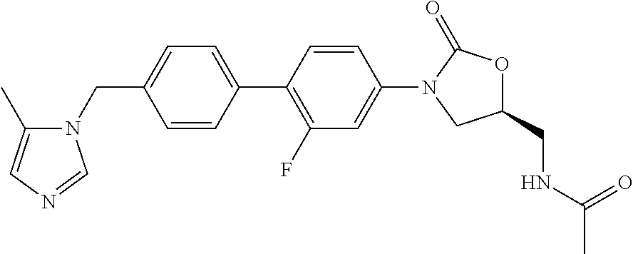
C1=C(C2=C(F)C=C(N3CC(CNC(C)=O)OC3=O)C=C2)C=CC(CN2C(C)=CN=C2)=C1
